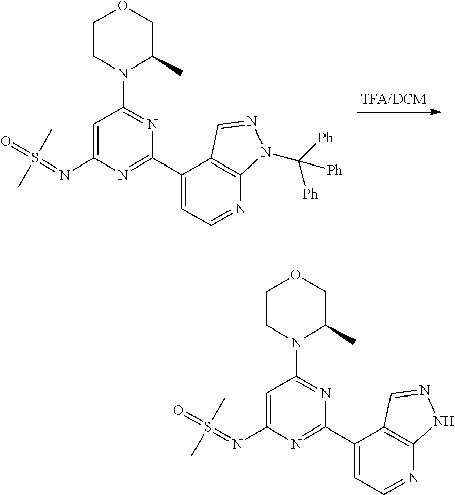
C1CN(C2=NC(C3=CC=NC4=C3C=NN4C([Ph])([Ph])[Ph])=NC(N=S(C)(=O)C)=C2)C(C)CO1.C1CN(C2=NC(C3=CC=NC4=C3C=NN4)=NC(N=S(C)(=O)C)=C2)C(C)CO1
